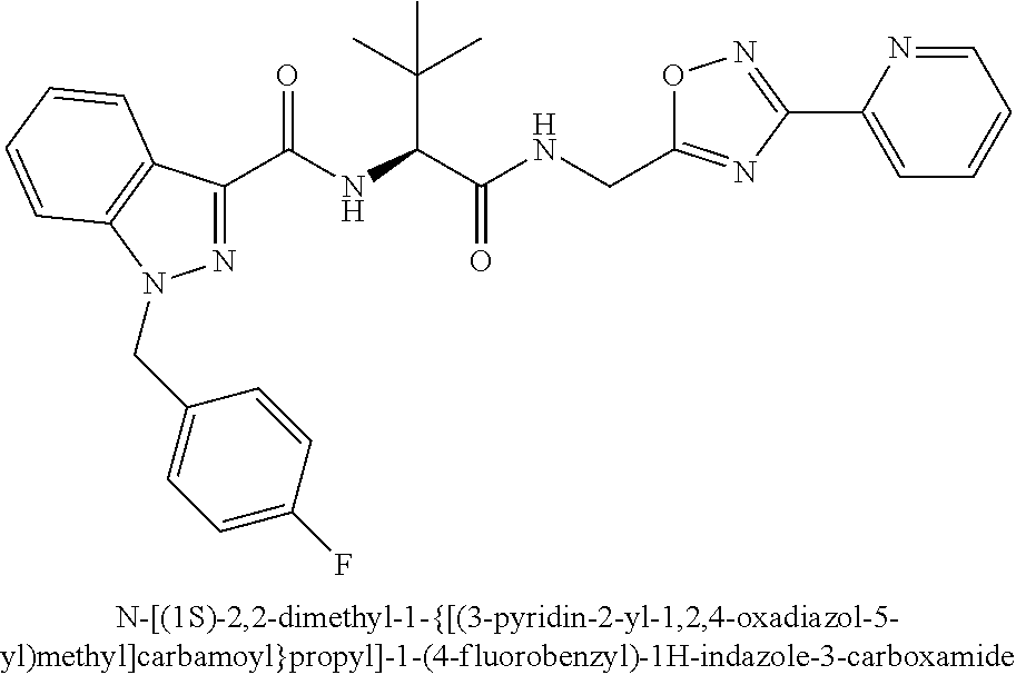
C(=O)(NC(C(C)(C)C)C(=O)NCC1=NC(C2=CC=CC=N2)=NO1)C1=NN(CC2=CC=C(F)C=C2)C2=C1C=CC=C2
